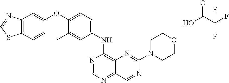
OC(C(F)(F)F)=O.C12=C(C=CC(OC3=CC=C(NC4=C5C(=NC=N4)C=NC(N4CCOCC4)=N5)C=C3C)=C1)SC=N2
